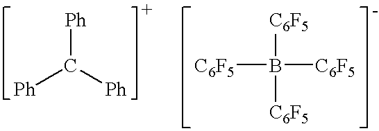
[Ph]C([Ph])[Ph].[C6F5]B([C6F5])([C6F5])[C6F5]
